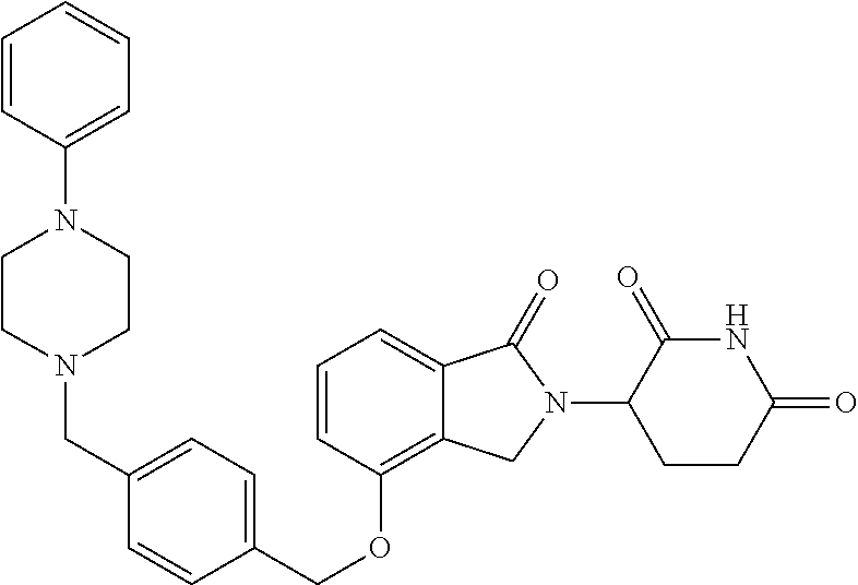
C(OC1=C2C(=CC=C1)C(=O)N(C1C(=O)NC(=O)CC1)C2)C1=CC=C(CN2CCN(C3=CC=CC=C3)CC2)C=C1
